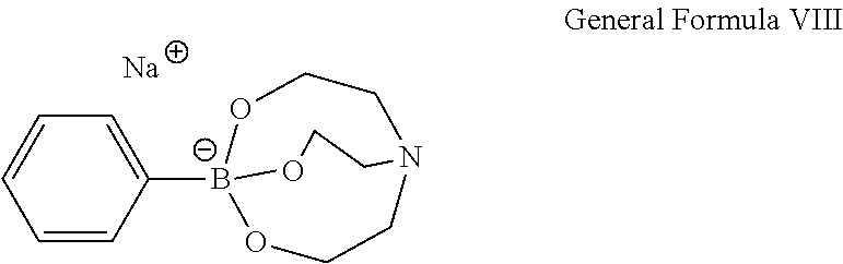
[Na].C1=CC([B-]23OCCN(CCO2)CCO3)=CC=C1
